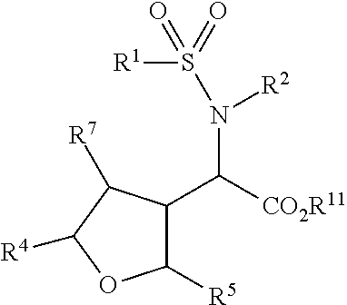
C1(C([CO2R11])N([R2])S([R1])(=O)=O)C([R5])OC([R4])C1[R7]
